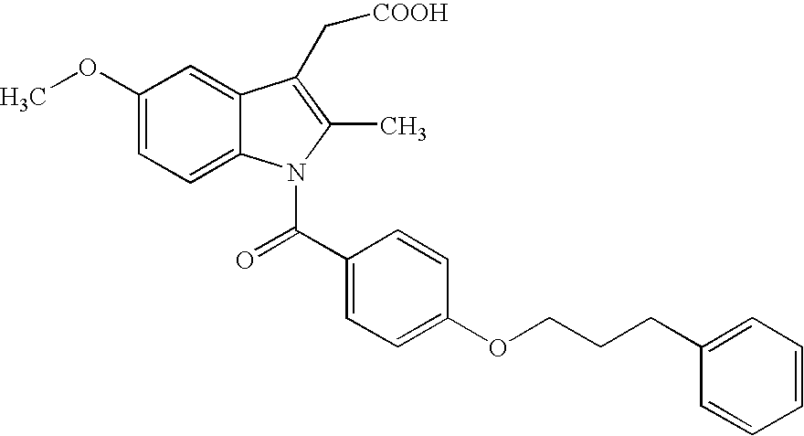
C1(OC)=CC=C2C(=C1)C(C[COOH])=C(C)N2C(C1=CC=C(OCCCC2=CC=CC=C2)C=C1)=O
